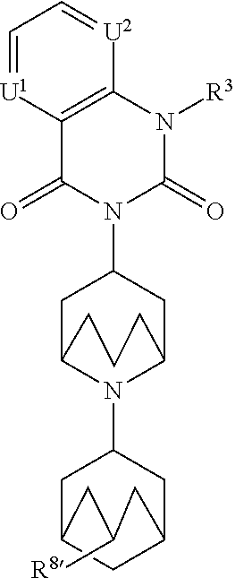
C12=C(N([R3])C(=O)N(C3CC4N(C5CC6CC(C5)CC([R8])C6)C(C3)CCC4)C1=O)[U2]=CC=[U1]2
